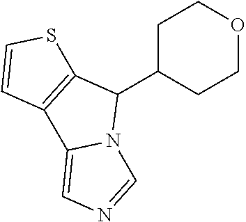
C1C(C2C3=C(C4=CN=CN24)C=CS3)CCOC1
